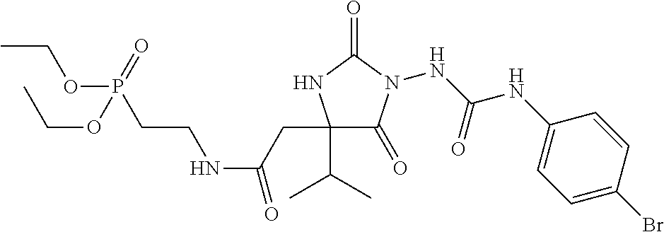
N(C(NC1=CC=C(Br)C=C1)=O)N1C(=O)C(C(C)C)(CC(NCCP(OCC)(=O)OCC)=O)NC1=O
